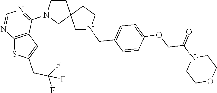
C1CN(C2=NC=NC3=C2C=C(CC(F)(F)F)S3)CC12CN(CC1=CC=C(OCC(N3CCOCC3)=O)C=C1)CC2
